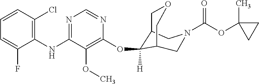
C1(NC2=NC=NC(OC3([H])C4COCC3CN(C(OC3(C)CC3)=O)C4)=C2OC)=C(Cl)C=CC=C1F
